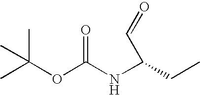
N(C(OC(C)(C)C)=O)C(CC)C=O
